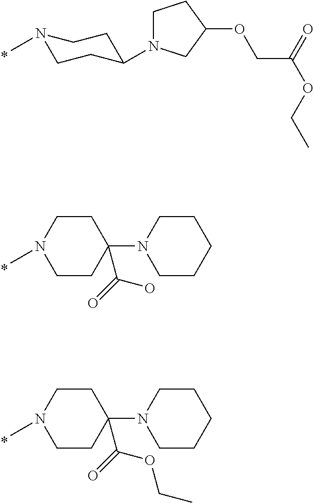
N1(C)CCC(N2CCC(OCC(OCC)=O)C2)CC1.C1(N2CCCCC2)(C(O)=O)CCN(C)CC1.C1(N2CCCCC2)(C(OCC)=O)CCN(C)CC1
